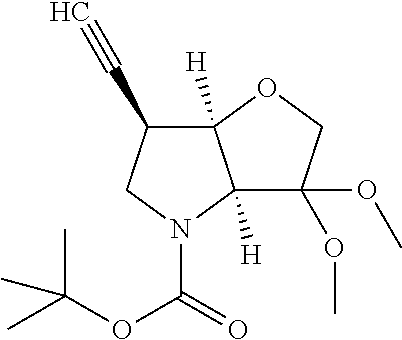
C12([H])C(OC)(OC)COC1([H])C(C#C)CN2C(=O)OC(C)(C)C
